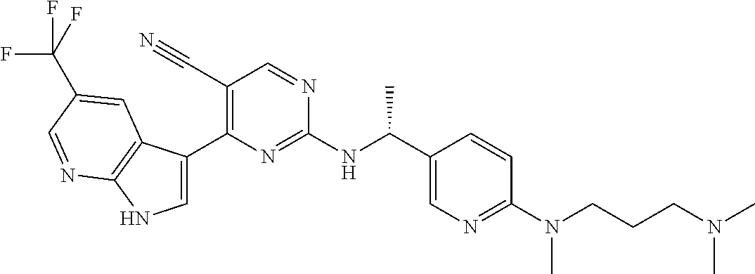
C1(C#N)=C(C2=CNC3=C2C=C(C(F)(F)F)C=N3)N=C(NC(C2=CN=C(N(CCCN(C)C)C)C=C2)C)N=C1
